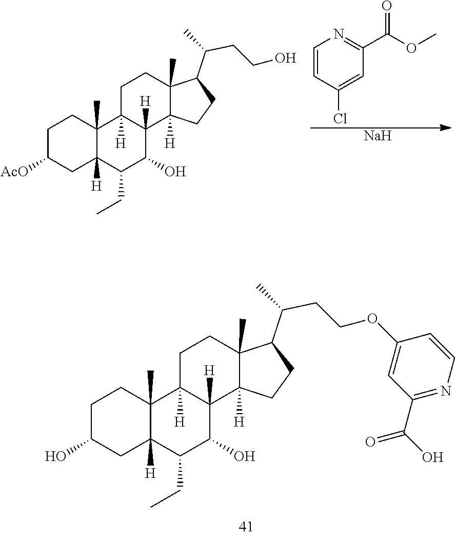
C1(CC)C(O)C2([H])C([H])(C3(C)C1([H])CC(O)CC3)CCC1(C)C(C(CCOC3=CC(C(O)=O)=NC=C3)C)CCC12[H].C1=CC(Cl)=CC(C(OC)=O)=N1.[Na].C1(CC)C(O)C2([H])C([H])(C3(C)C1([H])CC([AcO])CC3)CCC1(C)C(C(CCO)C)CCC12[H]
